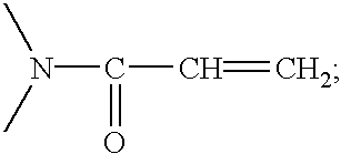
CN(C)C(=O)C=C
